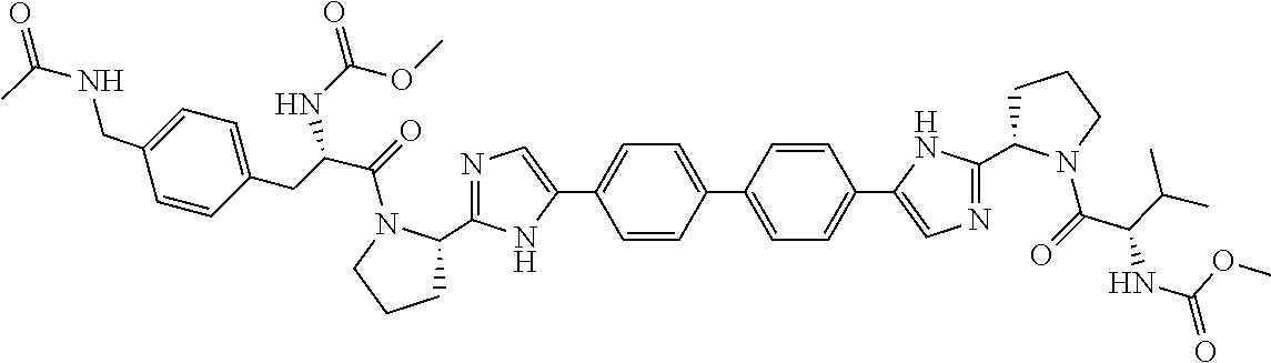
C1=C(C2=CC=C(C3=CN=C(C4CCCN4C(=O)C(NC(=O)OC)C(C)C)N3)C=C2)C=CC(C2=CN=C(C3CCCN3C(=O)C(NC(OC)=O)CC3=CC=C(CNC(=O)C)C=C3)N2)=C1
